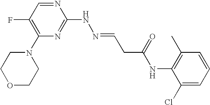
N1=CC(F)=C(N2CCOCC2)N=C1NN=CCC(NC1=C(C)C=CC=C1Cl)=O
